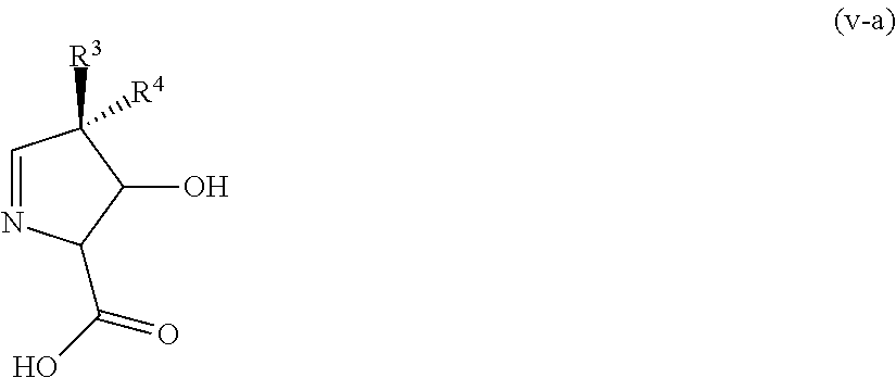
C1=NC(C(O)=O)C(O)C1([R3])[R4]
